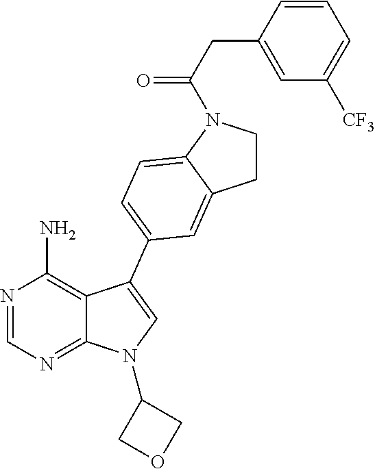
N1=CN=C2C(=C1N)C(C1=CC=C3N(C(CC4=CC([CF3])=CC=C4)=O)CCC3=C1)=CN2C1COC1
